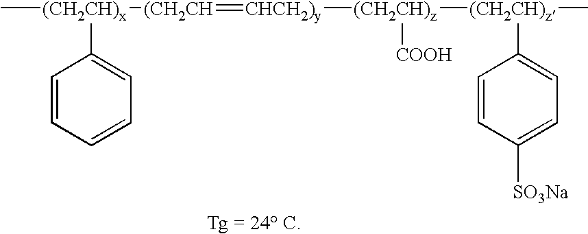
C[(CH2CH)x]([(CH2CH]=[CHCH2)y][(CH2CH)z]([COOH])[(CH2CH)z](C)C1=CC=C([SO3Na])C=C1)C1=CC=CC=C1
